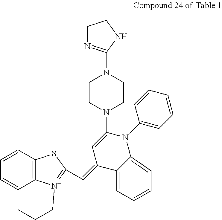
C12=C3C=CC=C1CCC[N+]2=C(C=C1C=C(N2CCN(C4=NCCN4)CC2)N(C2=CC=CC=C2)C2=CC=CC=C12)S3
